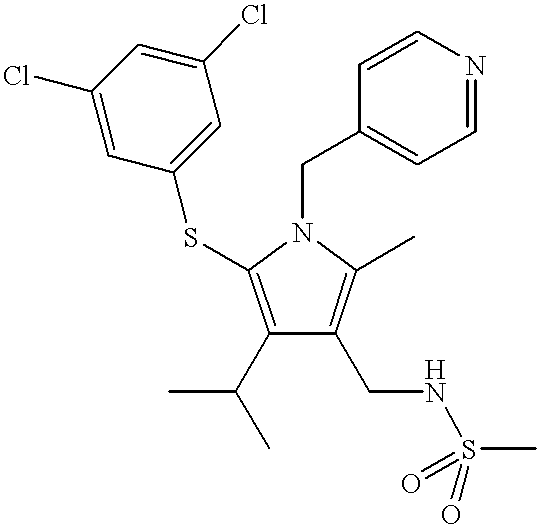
C1(C(C)C)=C(SC2=CC(Cl)=CC(Cl)=C2)N(CC2=CC=NC=C2)C(C)=C1CNS(C)(=O)=O
